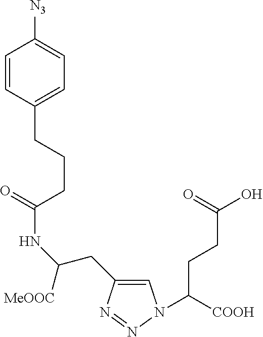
C1=CC(CCCC(NC(CC2=CN(C([COOH])CCC(O)=O)N=N2)[MeOOC])=O)=CC=C1[N3]
